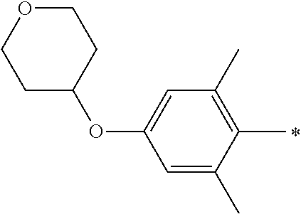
C1OCCC(OC2=CC(C)=C(C)C(C)=C2)C1
